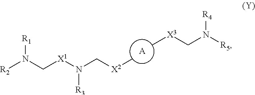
[R2]N(C[X1]N(C[X2]C)[R3])[R1].[A].C[X3]CN([R5])[R4]
